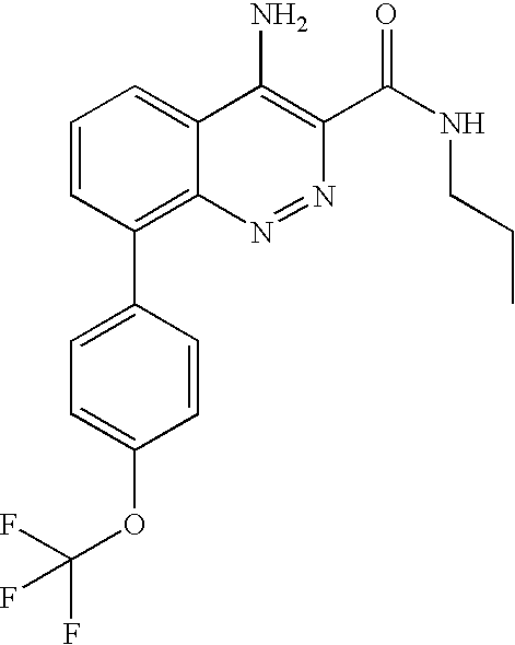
C1=CC(C2=C3C(=CC=C2)C(N)=C(C(NCCC)=O)N=N3)=CC=C1OC(F)(F)F
